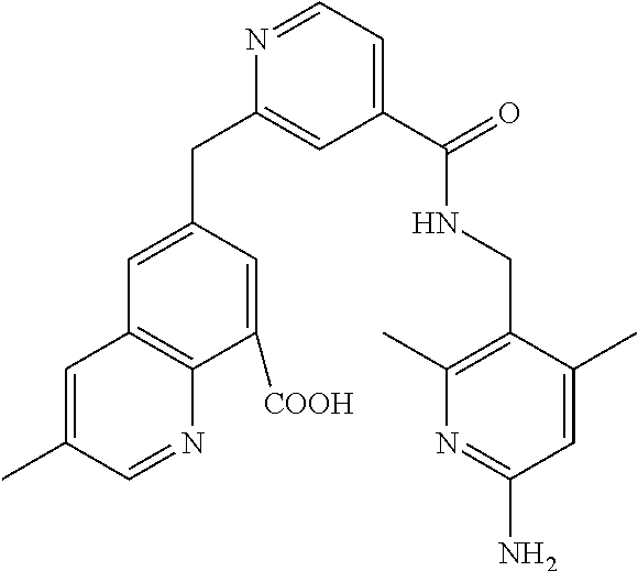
C1(C(NCC2=C(C)N=C(N)C=C2C)=O)=CC=NC(CC2=CC3=C(C([COOH])=C2)N=CC(C)=C3)=C1
